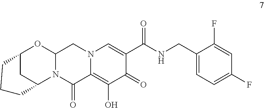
C12CC(N3C(O1)CN1C(=C(O)C(=O)C(C(NCC4=CC=C(F)C=C4F)=O)=C1)C3=O)CCC2
